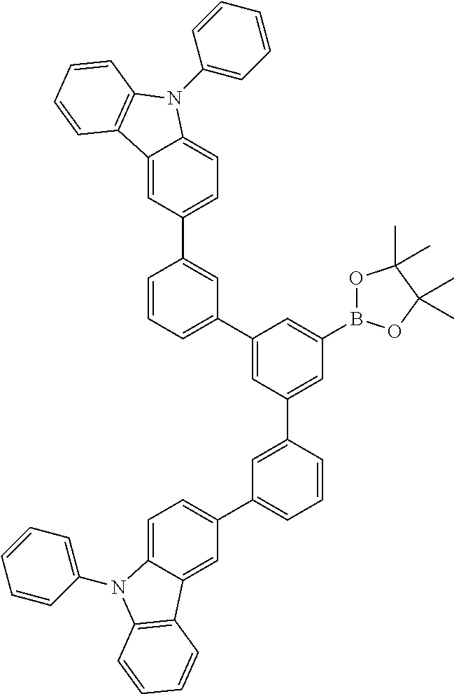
C12=CC(C3=CC(C4=CC(C5=CC(C6=CC=C7C(=C6)C6=C(N7C7=CC=CC=C7)C=CC=C6)=CC=C5)=CC(B5OC(C)(C)C(C)(C)O5)=C4)=CC=C3)=CC=C1N(C1=CC=CC=C1)C1=C2C=CC=C1
